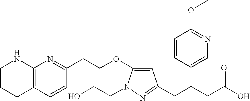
C1=CC(C(CC(O)=O)CC2=NN(CCO)C(OCCC3=NC4=C(C=C3)CCCN4)=C2)=CN=C1OC
